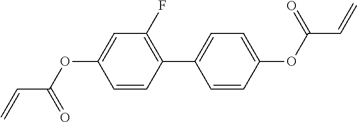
C=CC(OC1=CC(F)=C(C2=CC=C(OC(C=C)=O)C=C2)C=C1)=O
